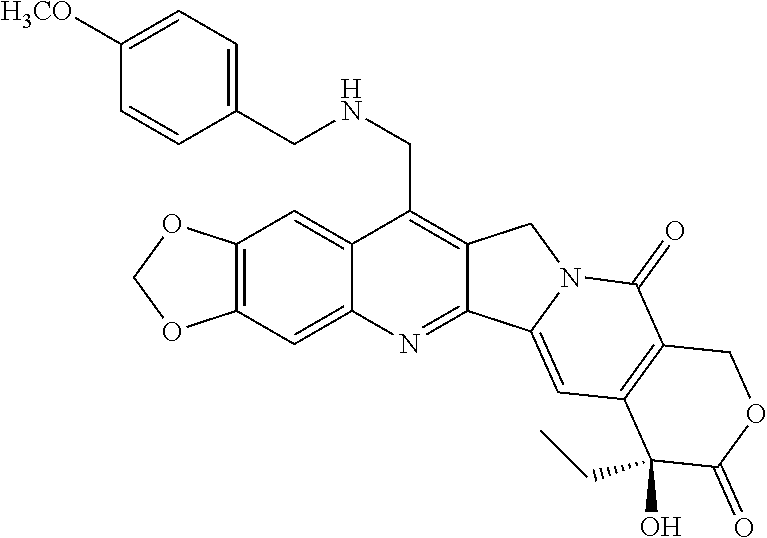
O1COC2=C1C=C1C(CNCC3=CC=C([H3CO])C=C3)=C3C(=NC1=C2)C1=CC2=C(C(=O)N1C3)COC(=O)C2(CC)O
